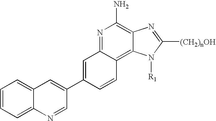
N1=C2C(=C3C(=C1N)N=C([(CH2)nOH])N3[R1])C=CC(C1=CC3=CC=CC=C3N=C1)=C2
